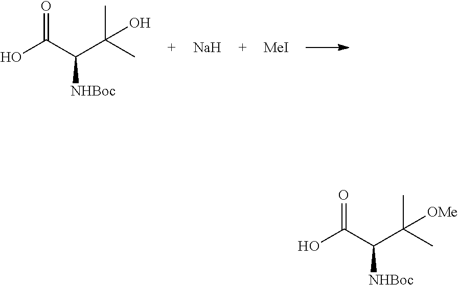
OC(C(C(C)(C)O)[NHBoc])=O.[Na].[MeI].OC(C(C(C)(C)[OMe])[NHBoc])=O
